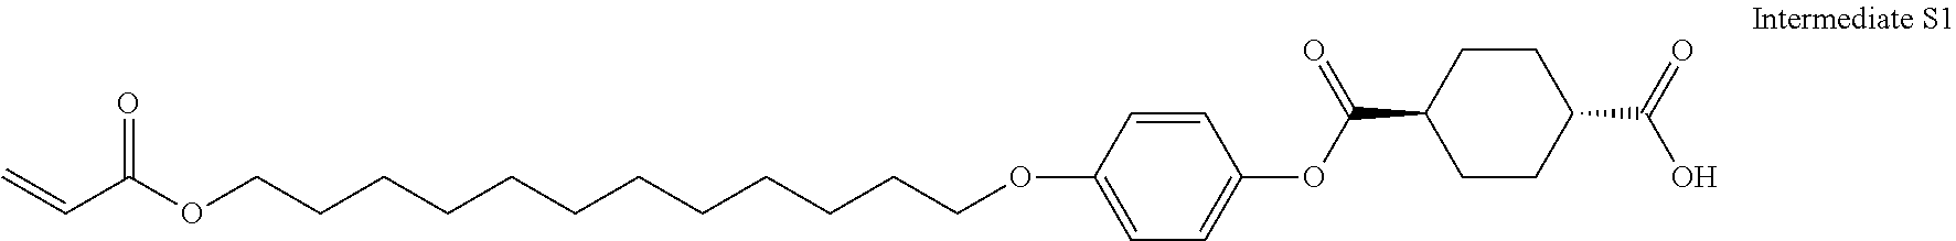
C=CC(OCCCCCCCCCCCCOC1=CC=C(OC(C2CCC(C(O)=O)CC2)=O)C=C1)=O
